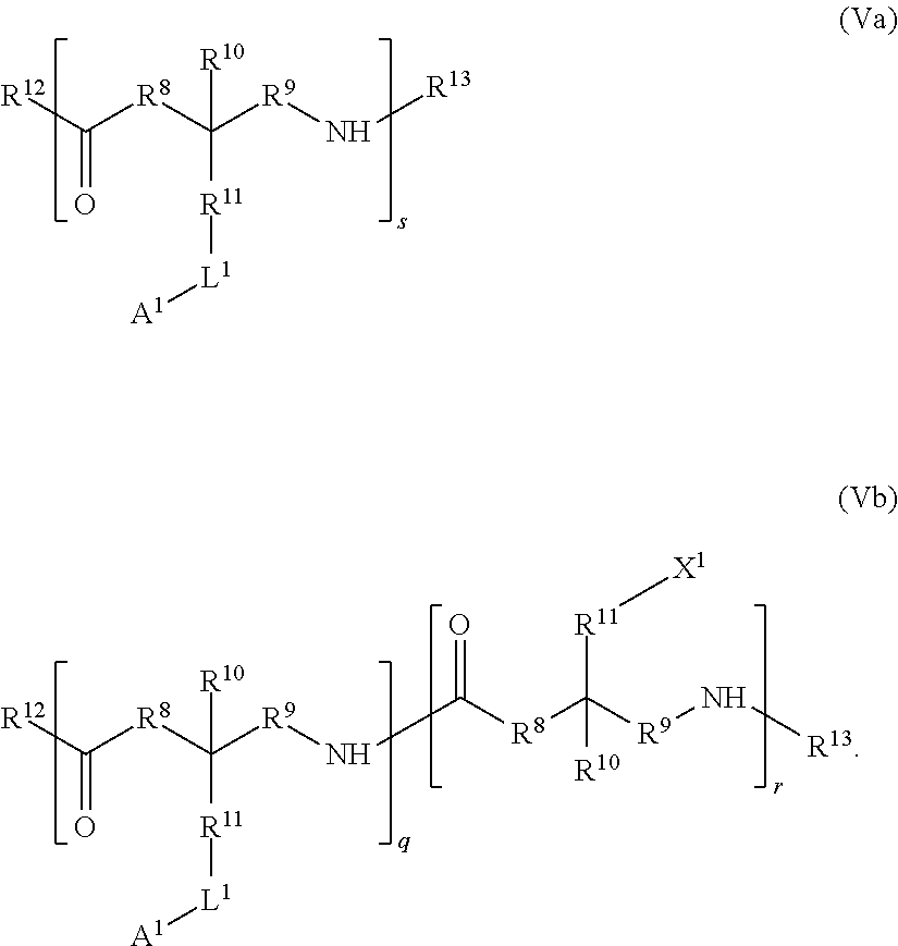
[R12]C([R8]C([R9]N[R13])([R11][L1][A1])[R10])=O.[R12]C([R8]C([R9]NC([R8]C([R9]N[R13])([R11][X1])[R10])=O)([R11][L1][A1])[R10])=O
